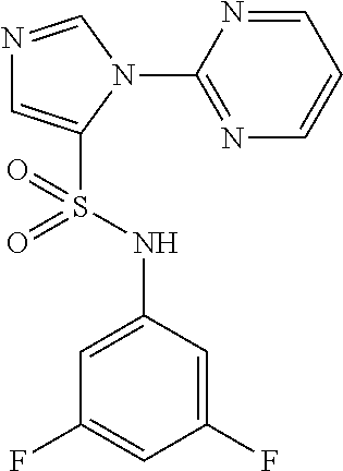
N1=CN(C2=NC=CC=N2)C(S(NC2=CC(F)=CC(F)=C2)(=O)=O)=C1
